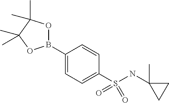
C1(B2OC(C)(C)C(C)(C)O2)=CC=C(S(NC2(C)CC2)(=O)=O)C=C1
